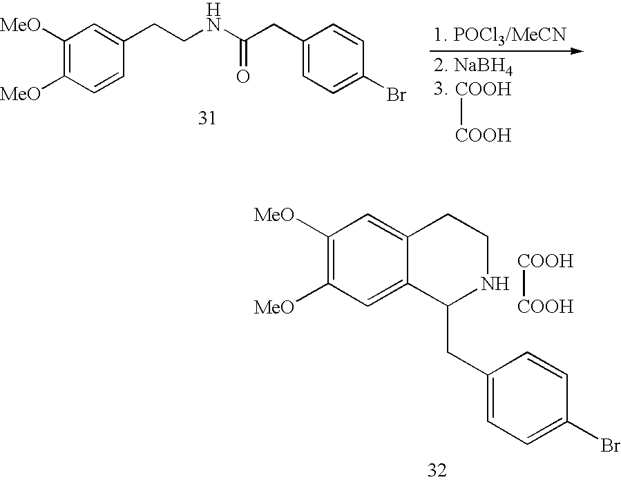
C1([MeO])=C([MeO])C=CC(CCNC(CC2=CC=C(Br)C=C2)=O)=C1.[COOH][COOH].C1([MeO])=C([MeO])C=C2C(=C1)CCNC2CC1=CC=C(Br)C=C1.[COOH][COOH]
